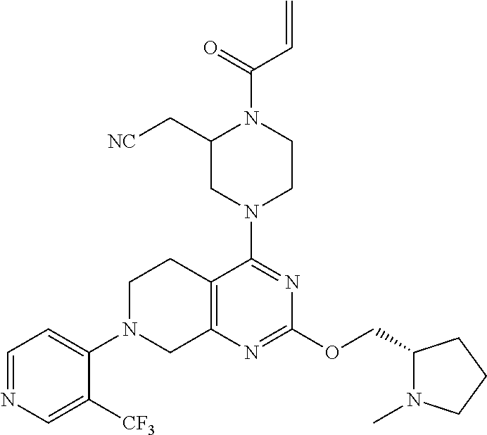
C1=NC=C([CF3])C(N2CC3=C(CC2)C(N2CC(C[NC])N(C(=O)C=C)CC2)=NC(OCC2N(C)CCC2)=N3)=C1
